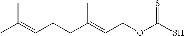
SC(OCC=C(CCC=C(C)C)C)=S
